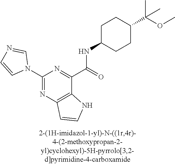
C1(N2C=NC=C2)=NC2=C(C(C(NC3CCC(C(OC)(C)C)CC3)=O)=N1)NC=C2
